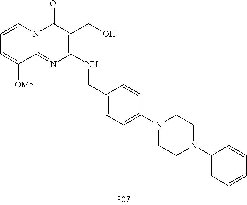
C1=CC=C([OMe])C2=NC(NCC3=CC=C(N4CCN(C5=CC=CC=C5)CC4)C=C3)=C(CO)C(=O)N12
